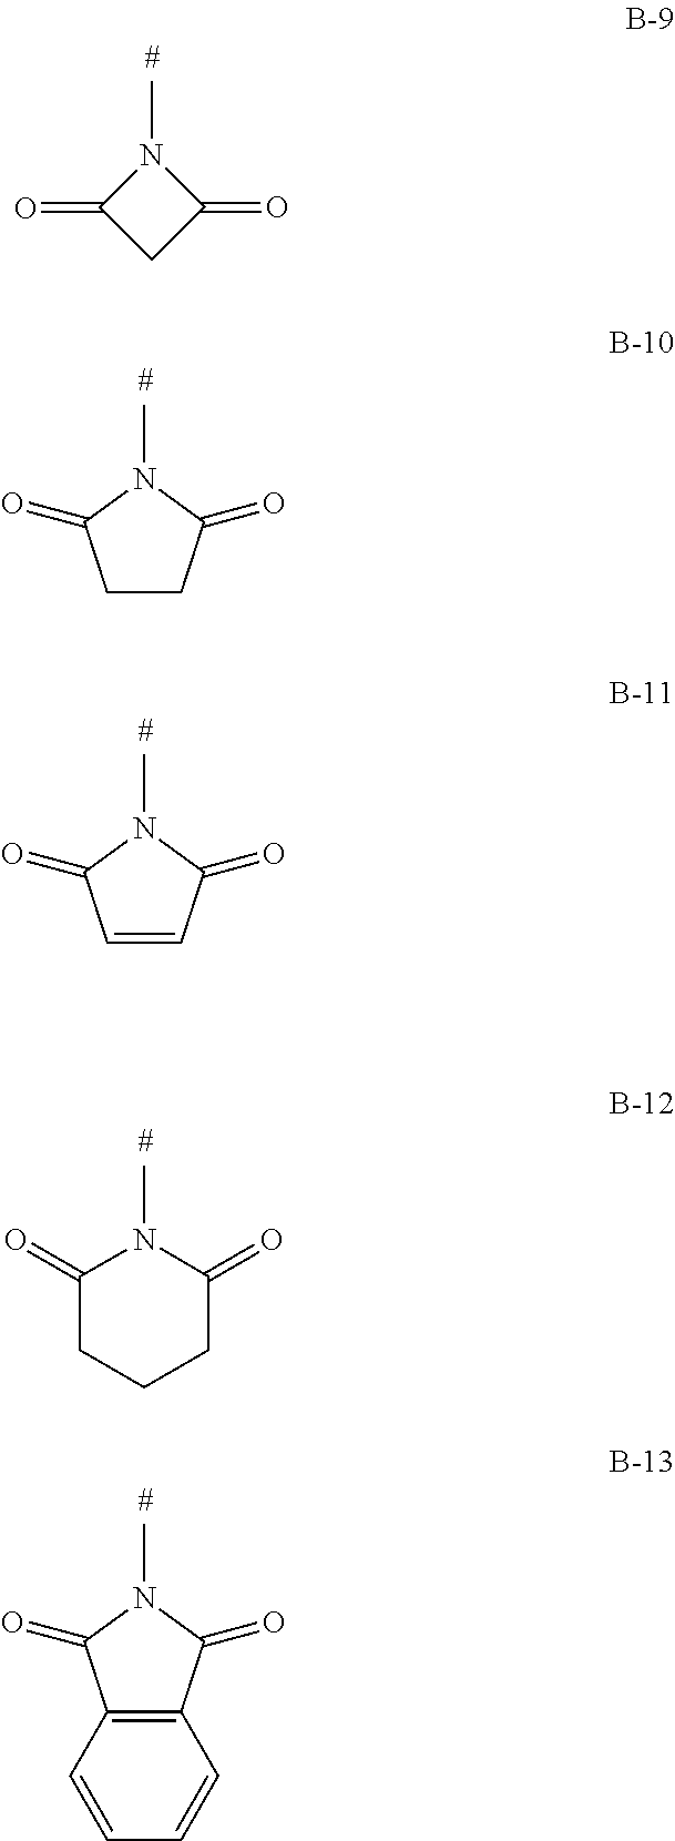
N1(C)C(=O)CC1=O.C1CC(=O)N(C)C1=O.C1=CC(=O)N(C)C1=O.N1(C)C(=O)CCCC1=O.C12=C(C(=O)N(C)C1=O)C=CC=C2
